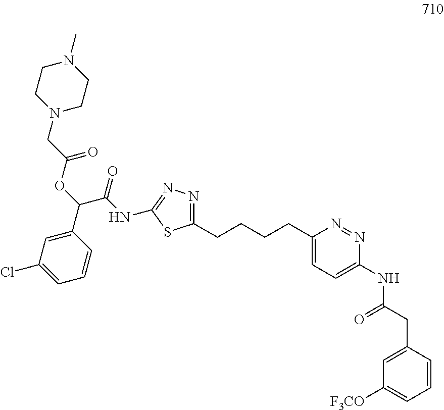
C(C(NC1=NN=C(CCCCC2=CC=C(NC(CC3=CC([F3CO])=CC=C3)=O)N=N2)S1)=O)(C1=CC(Cl)=CC=C1)OC(CN1CCN(C)CC1)=O
